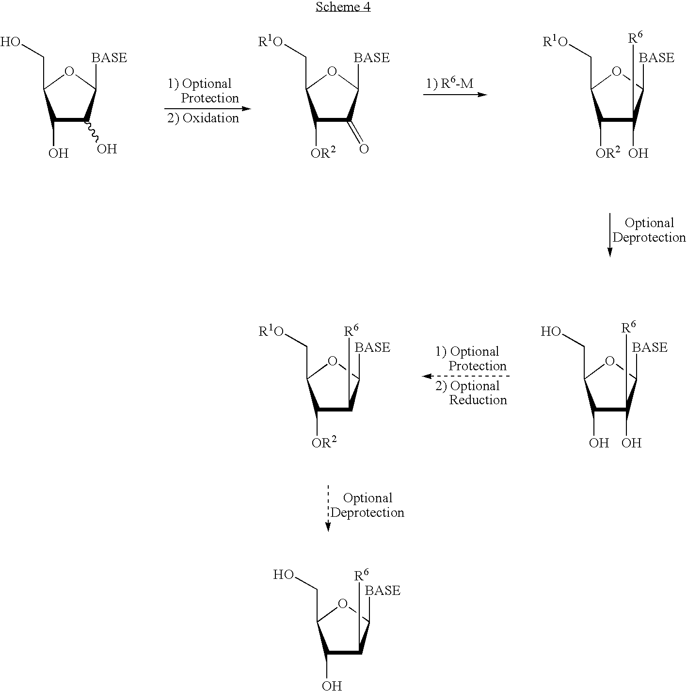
C1(O)C(O)([R6])C([BASE])OC1CO.C1([OR2])C([R6])C([BASE])OC1C[R1O].C1(O)C(O)C([BASE])OC1CO.C1([OR2])C(=O)C([BASE])OC1C[R1O].C1([OR2])C(O)([R6])C([BASE])OC1C[R1O].[1) R6-M].C1(O)C([R6])C([BASE])OC1CO
